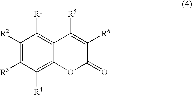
C1([R2])=C([R3])C([R4])=C2C(=C1[R1])C([R5])=C([R6])C(=O)O2
